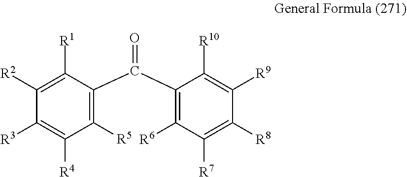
C1([R5])=C(C(C2=C([R6])C([R7])=C([R8])C([R9])=C2[R10])=O)C([R1])=C([R2])C([R3])=C1[R4]
